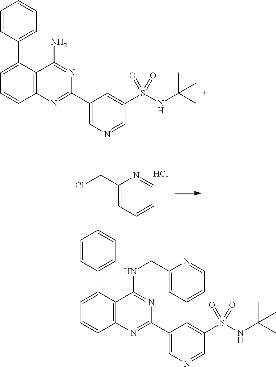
C1(C2=NC3=C(C(NCC4=CC=CC=N4)=N2)C(C2=CC=CC=C2)=CC=C3)=CN=CC(S(NC(C)(C)C)(=O)=O)=C1.C1(C2=NC3=C(C(N)=N2)C(C2=CC=CC=C2)=CC=C3)=CN=CC(S(NC(C)(C)C)(=O)=O)=C1.C1(CCl)=CC=CC=N1.Cl
